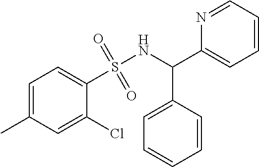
C1=C(C)C=C(Cl)C(S(NC(C2=CC=CC=N2)C2=CC=CC=C2)(=O)=O)=C1
